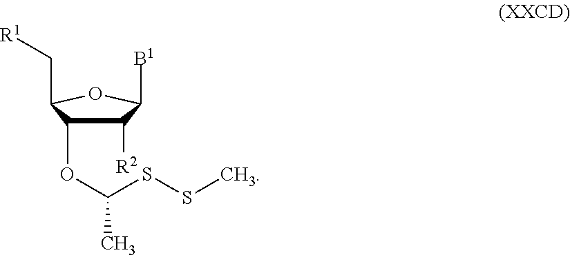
C1([R2])C(OC(C)SSC)C(C[R1])OC1[B1]
